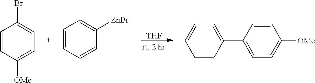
[THF].C1=CC([OMe])=CC=C1Br.C1=CC=CC([ZnBr])=C1.C1=CC(C2=CC=C([OMe])C=C2)=CC=C1
